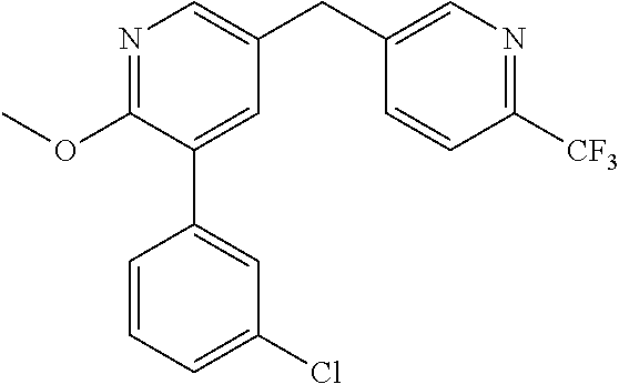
C1(OC)=NC=C(CC2=CN=C([CF3])C=C2)C=C1C1=CC(Cl)=CC=C1
